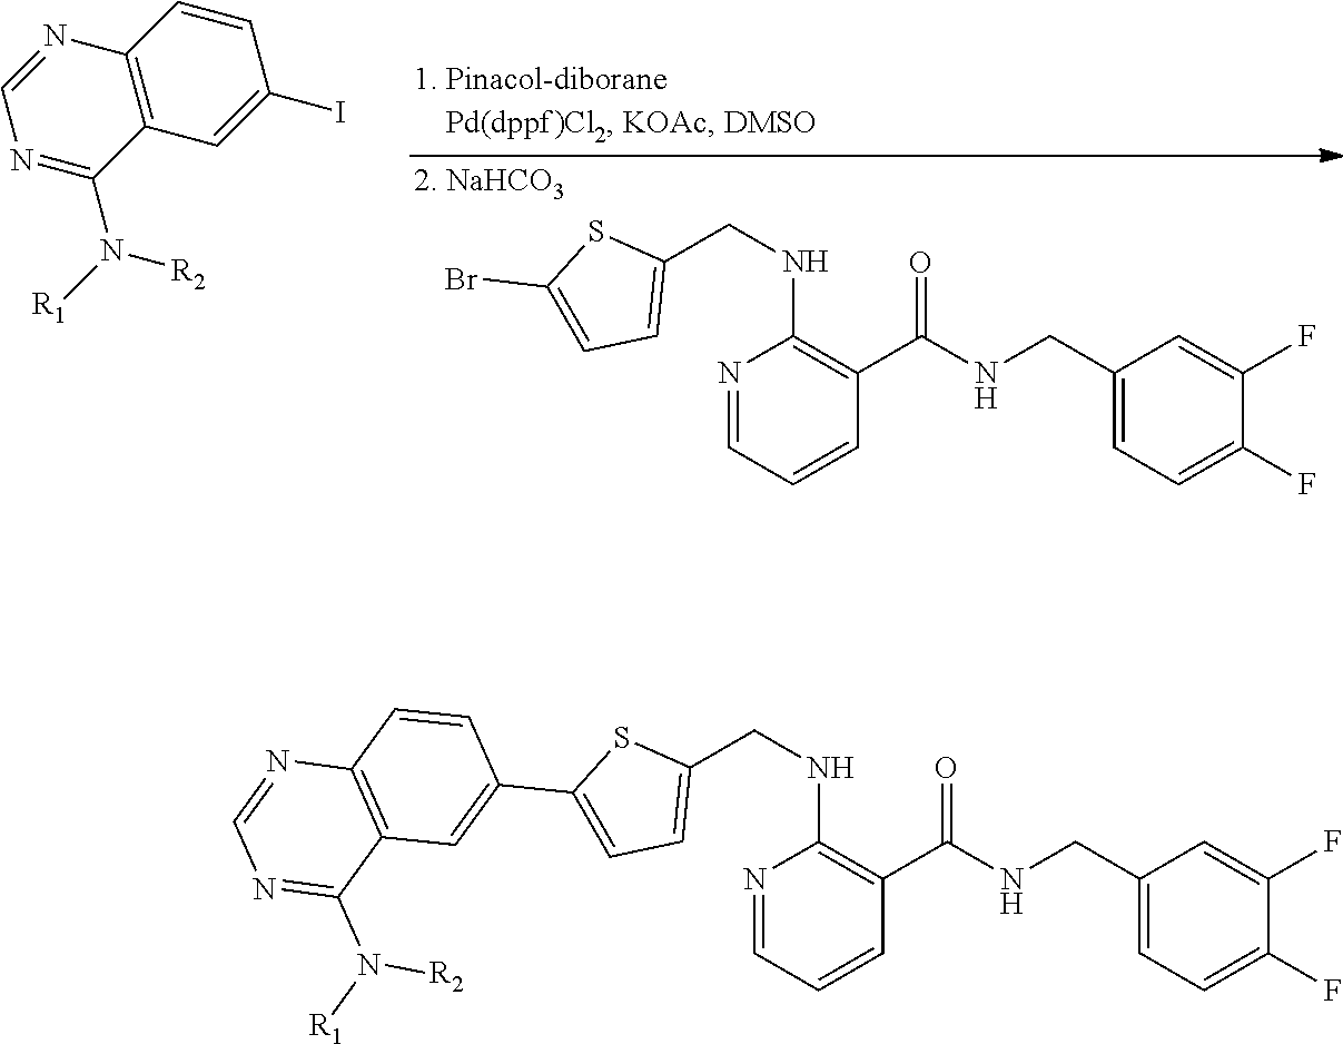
N1=CC=CC(C(=O)NCC2=CC=C(F)C(F)=C2)=C1NCC1=CC=C(C2=CC3=C(C=C2)N=CN=C3N([R2])[R1])S1.N1=CC=CC(C(=O)NCC2=CC=C(F)C(F)=C2)=C1NCC1=CC=C(Br)S1.C1=CC2=C(C=C1I)C(N([R2])[R1])=NC=N2
